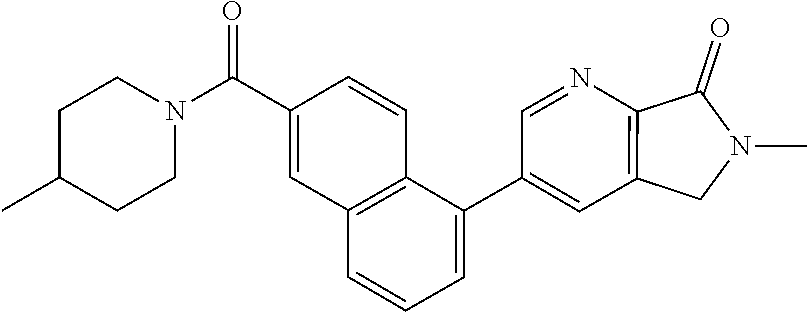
C1(C2=CC=CC3=C2C=CC(C(N2CCC(C)CC2)=O)=C3)=CC2=C(N=C1)C(=O)N(C)C2
